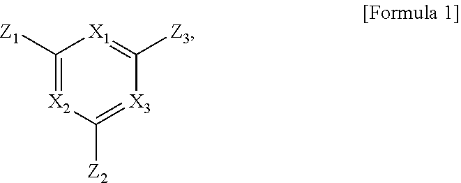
[Z2]C1=[X3]C([Z3])=[X1]C([Z1])=[X2]1
